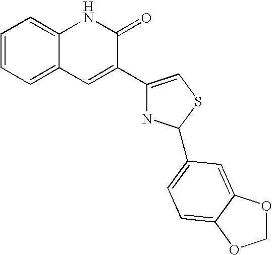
C1=CC=C2C(=C1)NC(=O)C(C1=CSC(C3=CC=C4C(=C3)OCO4)N1)=C2
